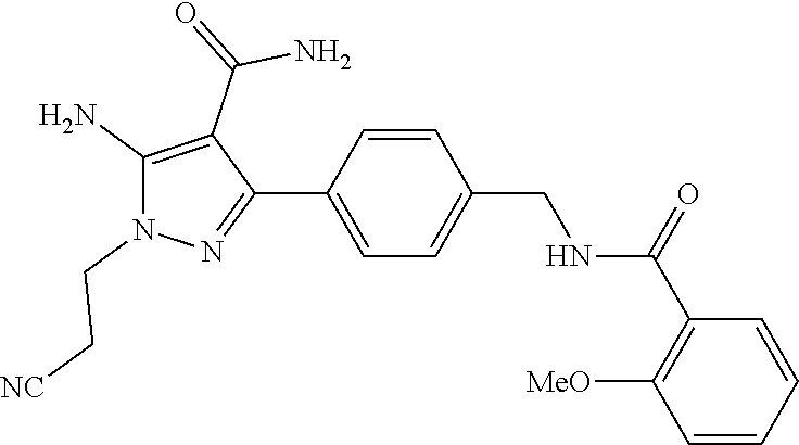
C1=C(C2=NN(CC[NC])C(N)=C2C(=O)N)C=CC(CNC(C2=C([MeO])C=CC=C2)=O)=C1
